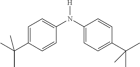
C1=C(C(C)(C)C)C=CC(N(C2=CC=C(C(C)(C)C)C=C2)[H])=C1
